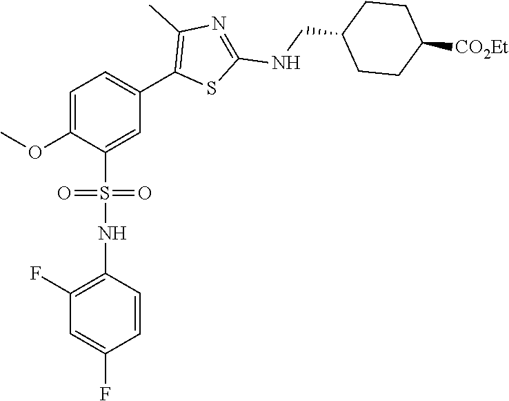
C1=C(OC)C(S(=O)(=O)NC2=C(F)C=C(F)C=C2)=CC(C2=C(C)N=C(NCC3CCC([CO2Et])CC3)S2)=C1
